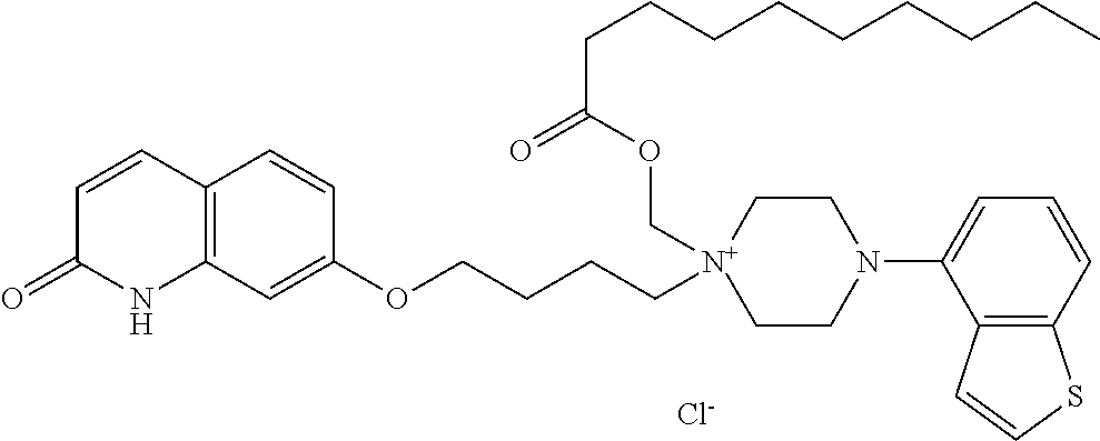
C12=C(C=C(OCCCC[N+]3(COC(CCCCCCCCC)=O)CCN(C4=CC=CC5=C4C=CS5)CC3)C=C1)NC(=O)C=C2.[Cl-]
